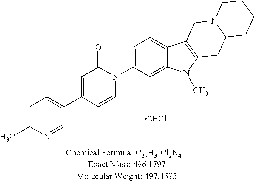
C1(N2C(=O)C=C(C3=CC=C(C)N=C3)C=C2)=CC=C2C(=C1)N(C)C1=C2CN2C(C1)CCCC2
